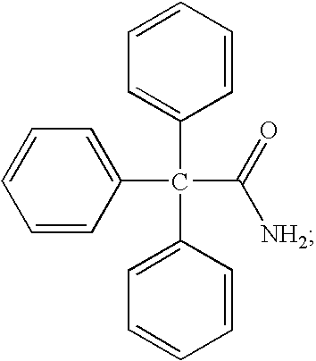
C1=CC(C(C2=CC=CC=C2)(C2=CC=CC=C2)C(=O)[NH2])=CC=C1
